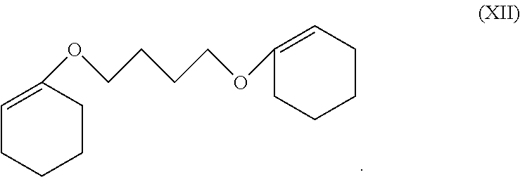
C1=C(OCCCCOC2=CCCCC2)CCCC1
